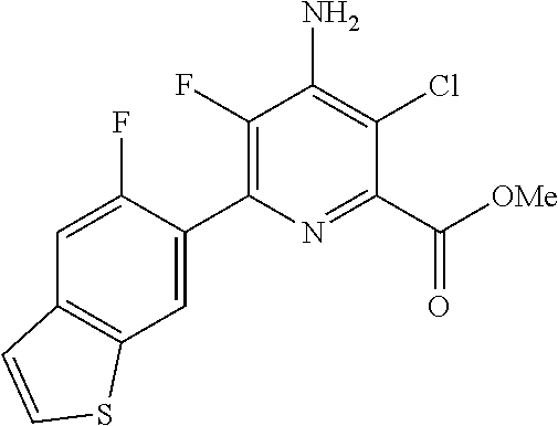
C1(F)=C(C2=CC3=C(C=C2F)C=CS3)N=C(C([OMe])=O)C(Cl)=C1N
